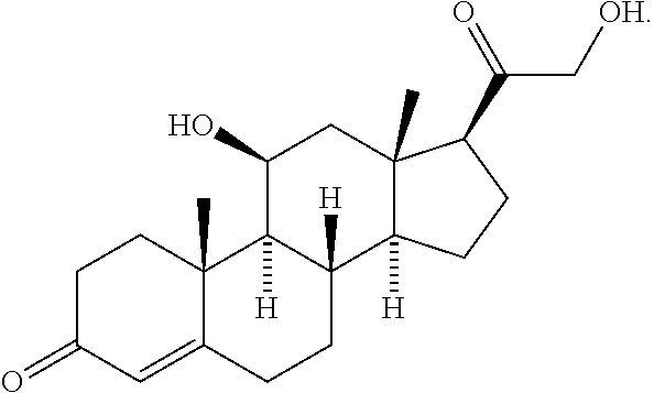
C12(C)C(=CC(=O)CC1)CCC1([H])C2([H])C(O)CC2(C)C1([H])CCC2C(C[OH])=O
